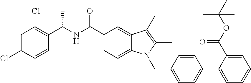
C1=C(Cl)C=CC(C(NC(C2=CC=C3C(=C2)C(C)=C(C)N3CC2=CC=C(C3=CC=CC=C3C(OC(C)(C)C)=O)C=C2)=O)C)=C1Cl
